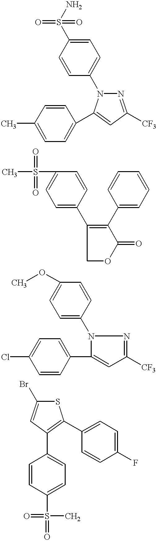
C1=CC(N2C(C3=CC=C(C)C=C3)=CC([CF3])=N2)=CC=C1S(N)(=O)=O.C1(S(C)(=O)=O)=CC=C(C2=C(C3=CC=CC=C3)C(=O)OC2)C=C1.C1(OC)=CC=C(N2C(C3=CC=C(Cl)C=C3)=CC([CF3])=N2)C=C1.C1=CC(S(=O)(=O)C)=CC=C1C1=C(C2=CC=C(F)C=C2)SC(Br)=C1
